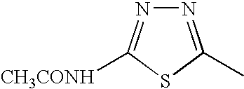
N1=C(C)SC([CH3CONH])=N1
